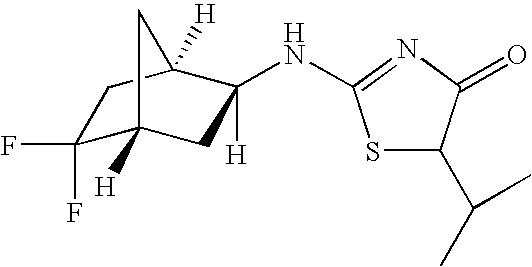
C1(F)(F)C2([H])CC(NC3=NC(=O)C(C(C)C)S3)([H])C([H])(C1)C2
